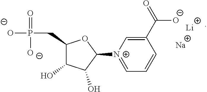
P(CC1C(O)C(O)C([N+]2=CC=CC(C([O-])=O)=C2)O1)([O-])(=O)[O-].[Na].[Li]
